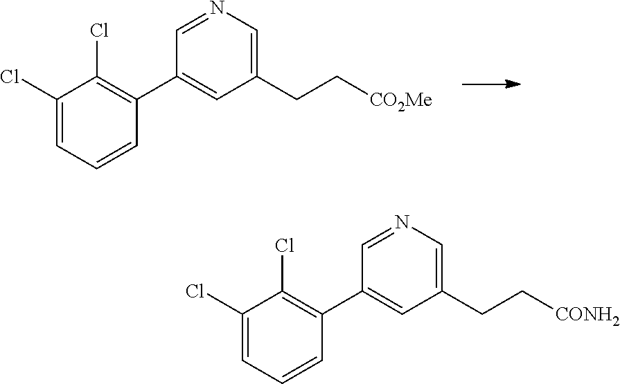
C1(C2=C(Cl)C(Cl)=CC=C2)=CC(CC[CO2Me])=CN=C1.C1(C2=C(Cl)C(Cl)=CC=C2)=CC(CC[CONH2])=CN=C1
